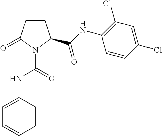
C1CC(=O)N(C(=O)NC2=CC=CC=C2)C1C(NC1=C(Cl)C=C(Cl)C=C1)=O
